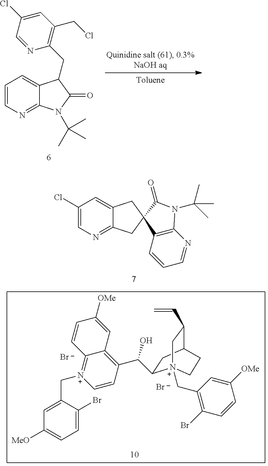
C1=C(Cl)C=NC(CC2C3=CC=CN=C3N(C(C)(C)C)C2=O)=C1CCl.C1(Cl)=CN=C2C(=C1)CC1(C2)C2=C(N=CC=C2)N(C(C)(C)C)C1=O.C1=CC(C(O)C2CC3C(C=C)C[N+]2(CC2=C(Br)C=CC([OMe])=C2)CC3)=C2C(=[N+]1CC1=CC([MeO])=CC=C1Br)C=CC([OMe])=C2.[Br-].[Br-]
